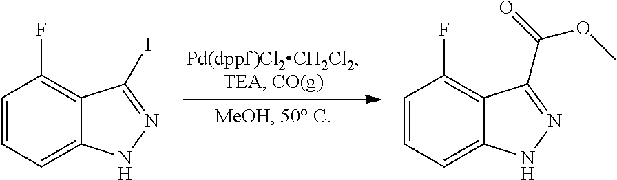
C1=CC=C2C(=C1F)C(C(=O)OC)=NN2.C1=CC=C2C(=C1F)C(I)=NN2
